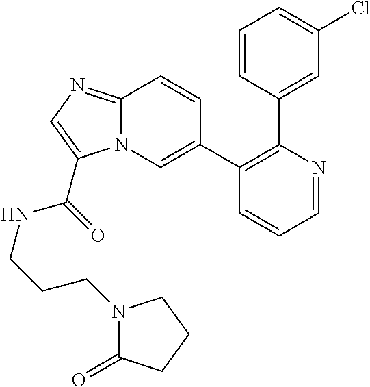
C1=NC(C2=CC(Cl)=CC=C2)=C(C2=CN3C(=NC=C3C(=O)NCCCN3C(=O)CCC3)C=C2)C=C1
